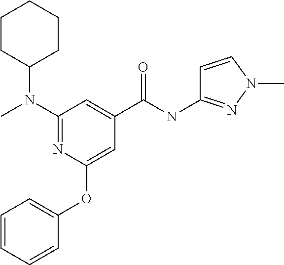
N1=C(N(C)C2CCCCC2)C=C(C(NC2=NN(C)C=C2)=O)C=C1OC1=CC=CC=C1
